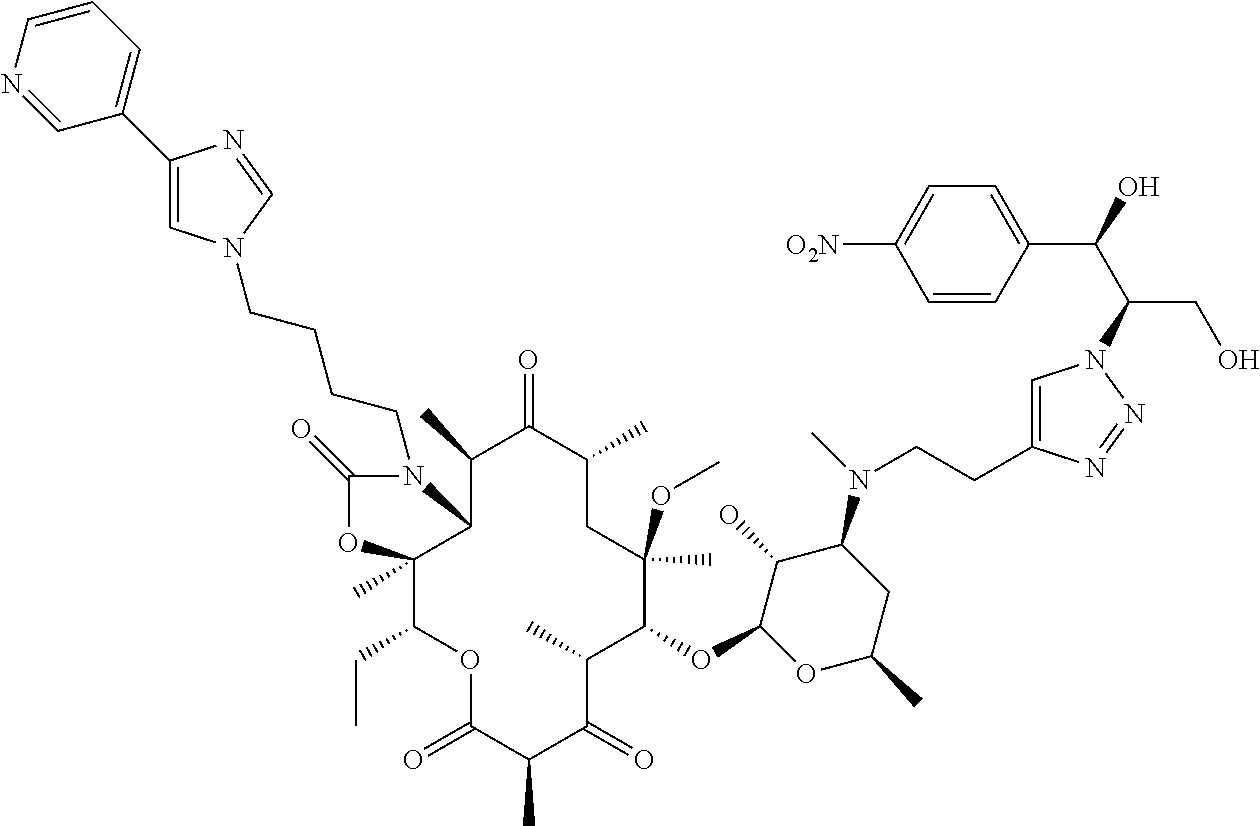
O(C1C(C)C(=O)C(C)C(=O)OC(CC)C2(C)C(C(C)C(=O)C(C)CC1(OC)C)N(CCCCN1C=C(C3=CC=CN=C3)N=C1)C(=O)O2)C1C(O)C(N(C)CCC2=CN(C(CO)C(C3=CC=C([O2N])C=C3)O)N=N2)CC(C)O1
